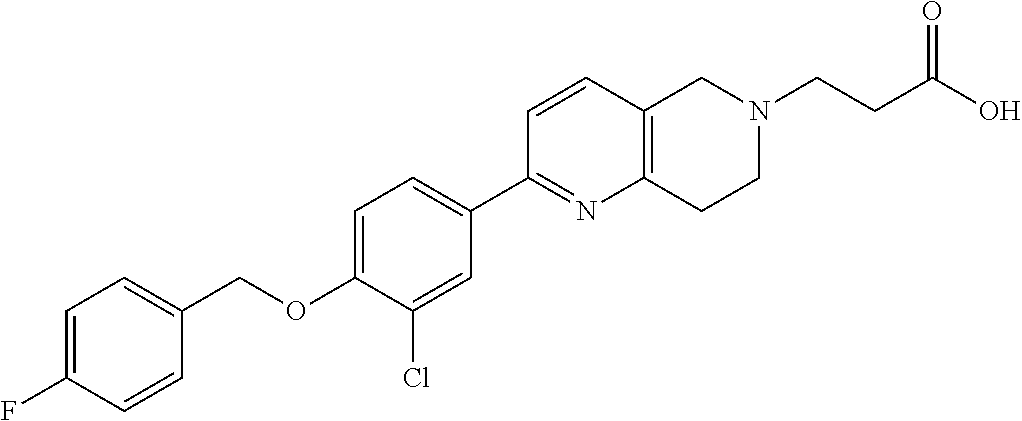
C1=C(F)C=CC(COC2=CC=C(C3=NC4=C(C=C3)CN(CCC(O)=O)CC4)C=C2Cl)=C1
